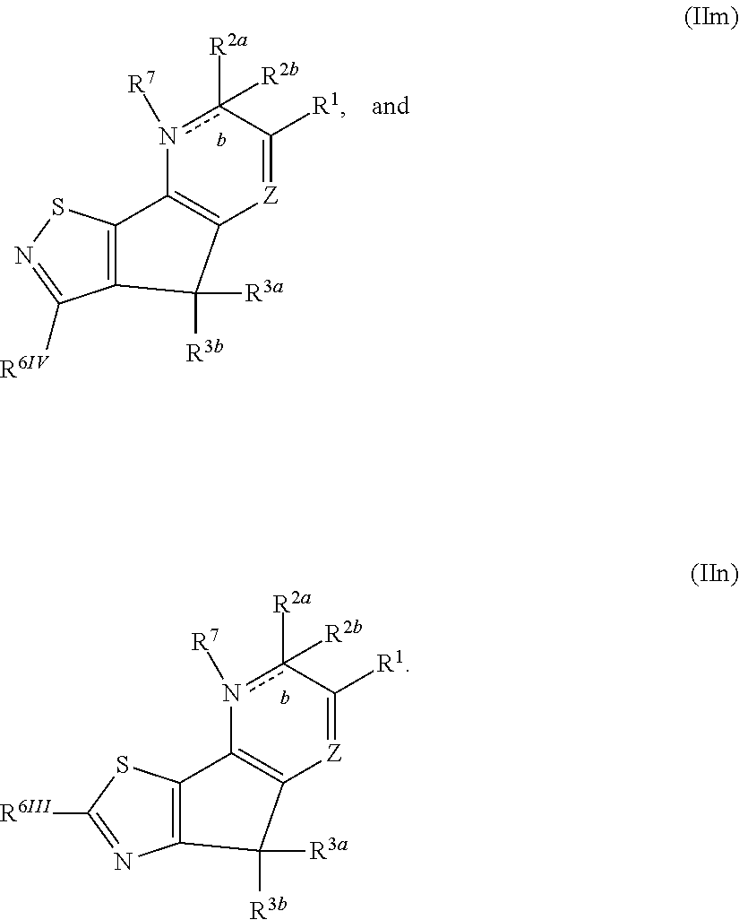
C12=C(C3=C([Z]=C([R1])c([R2a])([R2b])n3[R7])C1([R3a])[R3b])SC([R6III])=N2.C12=C(C3=C([Z]=C([R1])c([R2a])([R2b])n3[R7])C1([R3a])[R3b])SN=C2[R6IV]
